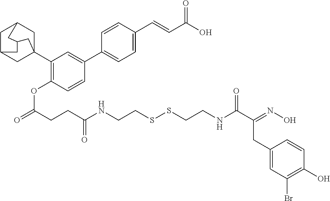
C1C2CC3(C4=C(OC(CCC(NCCSSCCNC(C(=NO)CC5=CC(Br)=C(O)C=C5)=O)=O)=O)C=CC(C5=CC=C(C=CC(O)=O)C=C5)=C4)CC1CC(C2)C3
